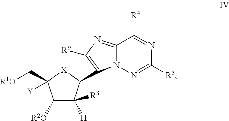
C1([R2O])C([H])([R3])C(C2=C([R9])N=C3N2N=C([R5])N=C3[R4])[X]C1([Y])C[R1O]
